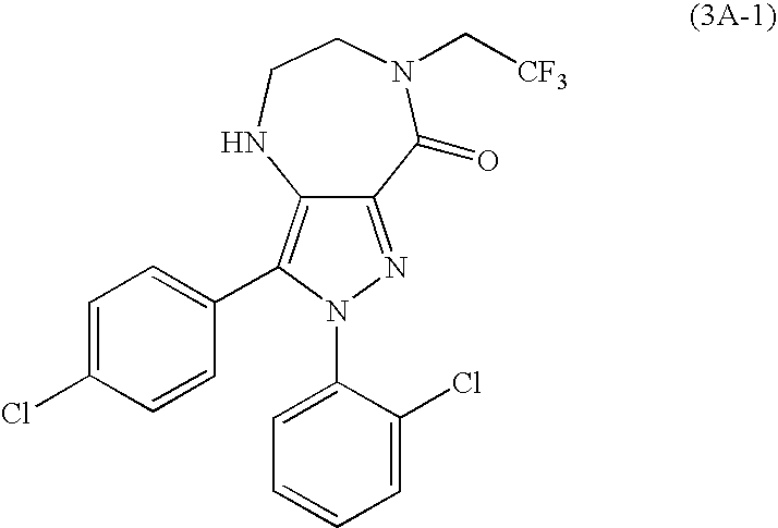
C12=C(C3=CC=C(Cl)C=C3)N(C3=CC=CC=C3Cl)N=C1C(=O)N(C[CF3])CCN2
